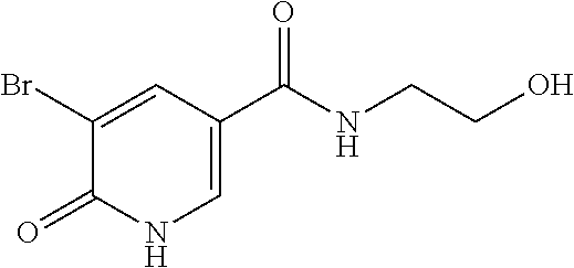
C1(Br)=CC(C(NCCO)=O)=CNC1=O
